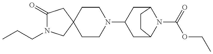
C1(=O)N(CCC)CC2(C1)CCN(C1CC3N(C(=O)OCC)C(C1)CC3)CC2
